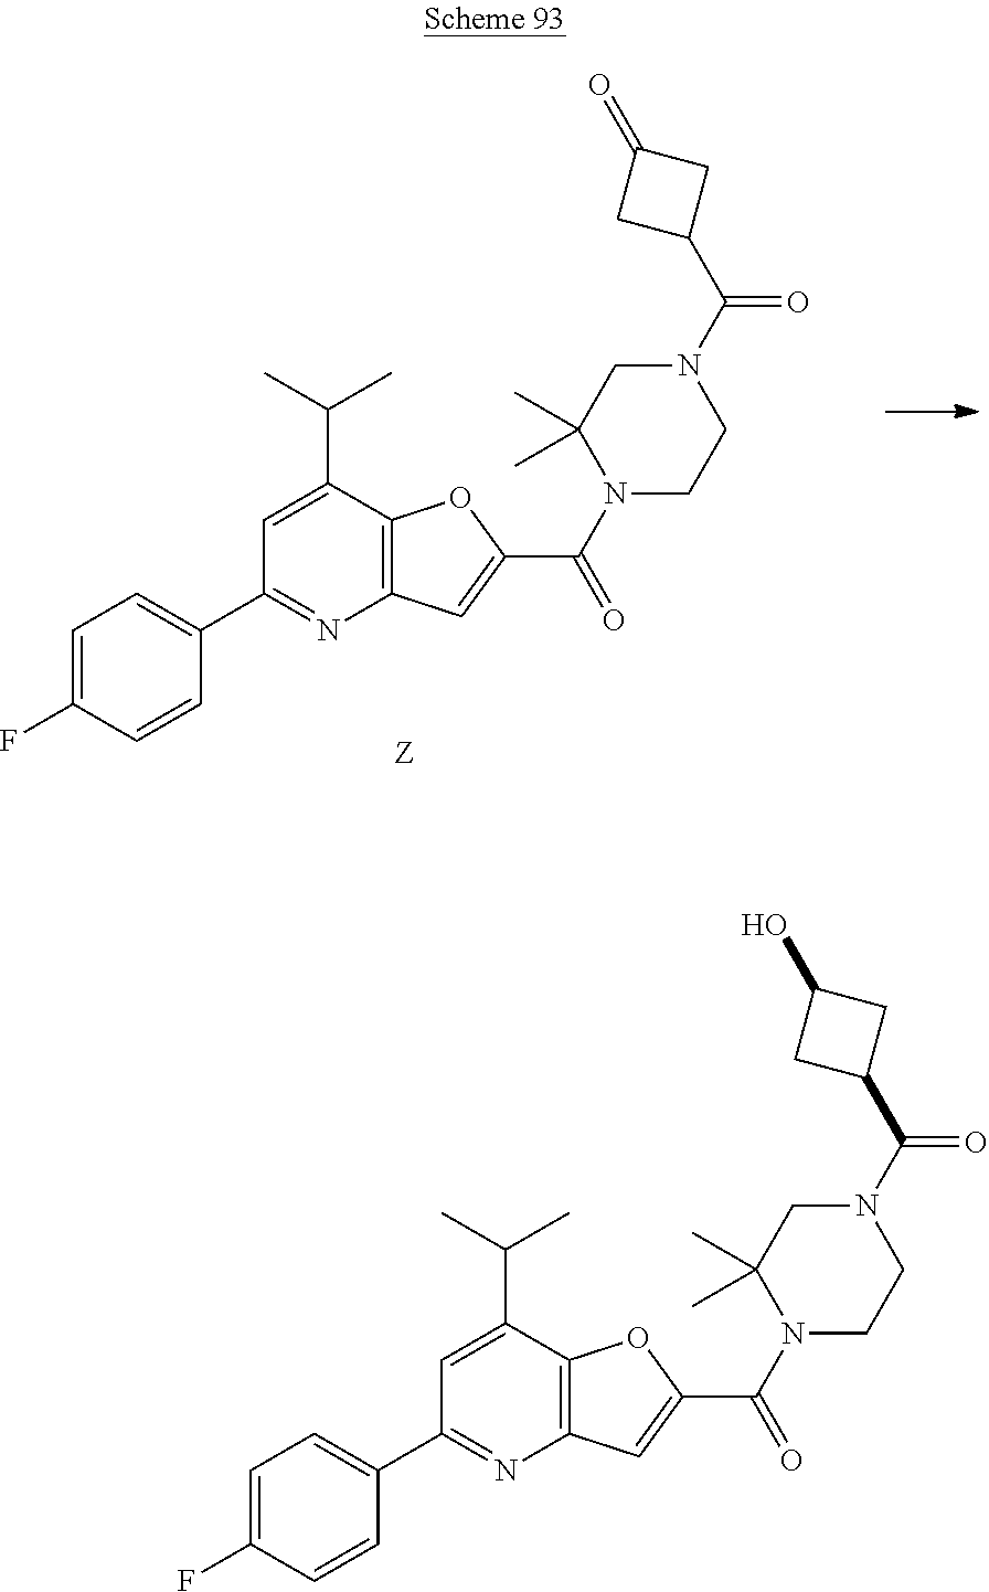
C1=C(F)C=CC(C2=NC3=C(C(C(C)C)=C2)OC(C(N2CCN(C(C4CC(O)C4)=O)CC2(C)C)=O)=C3)=C1.C1=C(F)C=CC(C2=NC3=C(C(C(C)C)=C2)OC(C(N2CCN(C(C4CC(=O)C4)=O)CC2(C)C)=O)=C3)=C1
